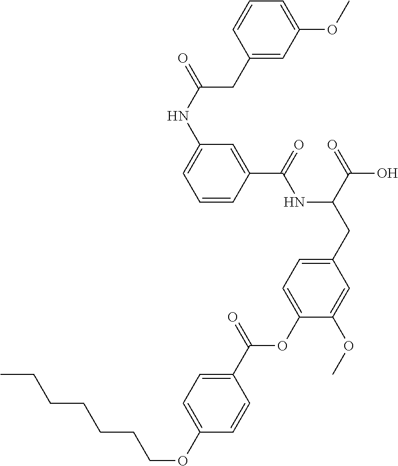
C1=CC(C(=O)NC(CC2=CC=C(OC(C3=CC=C(OCCCCCCC)C=C3)=O)C(OC)=C2)C(=O)O)=CC(NC(=O)CC2=CC(OC)=CC=C2)=C1
